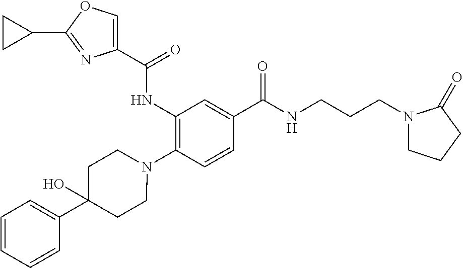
C1(NC(=O)C2=COC(C3CC3)=N2)=C(N2CCC(C3=CC=CC=C3)(O)CC2)C=CC(C(=O)NCCCN2CCCC2=O)=C1
